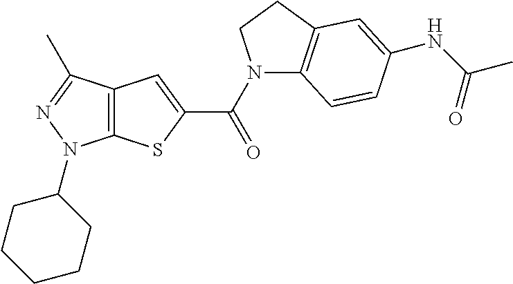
C12=C(C(C)=NN1C1CCCCC1)C=C(C(N1C3=C(CC1)C=C(NC(C)=O)C=C3)=O)S2
